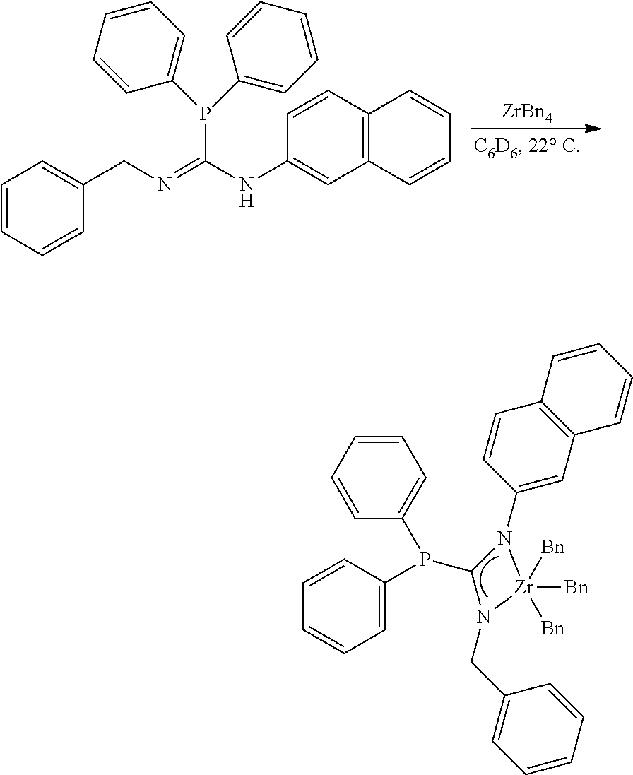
C1=C(P(C2N(C3=CC4=C(C=C3)C=CC=C4)[Zr]([Bn])([Bn])([Bn])N2CC2=CC=CC=C2)C2=CC=CC=C2)C=CC=C1.[ZrBn4].C1(CN=C(NC2=CC3=C(C=C2)C=CC=C3)P(C2=CC=CC=C2)C2=CC=CC=C2)=CC=CC=C1
